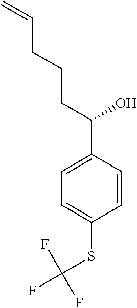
C1=CC(C(CCCC=C)O)=CC=C1SC(F)(F)F
